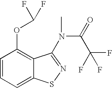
C1=CC=C2C(=C1OC(F)F)C(N(C)C(=O)C(F)(F)F)=NS2
